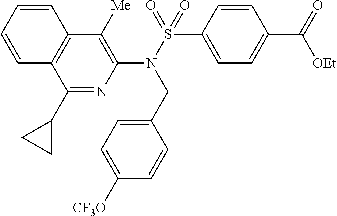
C1(N(S(=O)(C2=CC=C(C(=O)[OEt])C=C2)=O)CC2=CC=C([CF3O])C=C2)=C([Me])C2=C(C(C3CC3)=N1)C=CC=C2
